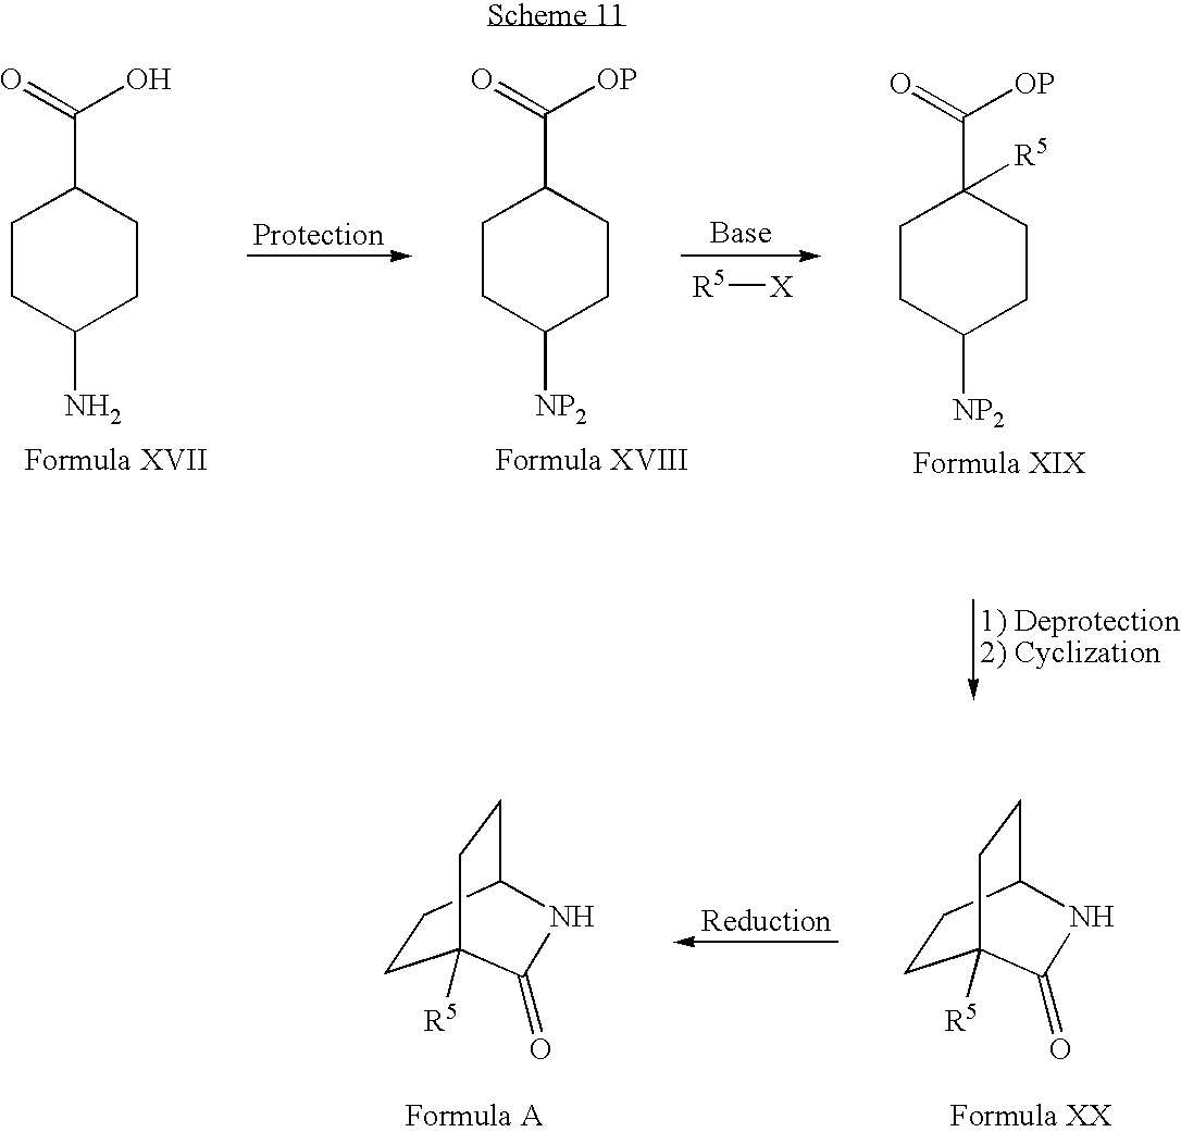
C1CC2CCC1([R5])C(=O)N2.C1CC2CCC1([R5])C(=O)N2.C1CC(N)CCC1C(=O)O.C1CC([NP2])CCC1C(=O)[OP].C1CC([NP2])CCC1(C(=O)[OP])[R5].[R5][X]
